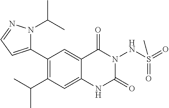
C1(C2=CC=NN2C(C)C)=C(C(C)C)C=C2C(=C1)C(=O)N(NS(C)(=O)=O)C(=O)N2
